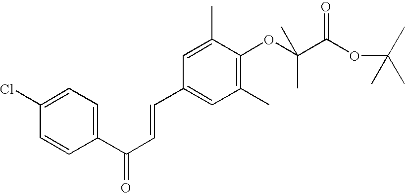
C1(Cl)=CC=C(C(C=CC2=CC(C)=C(OC(C(OC(C)(C)C)=O)(C)C)C(C)=C2)=O)C=C1
